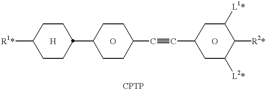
[R1*]C1CCC(C2CCC(C#CC3CC([L2*])C([R2*])C([L1*])C3)CC2)CC1.[H].O.O
